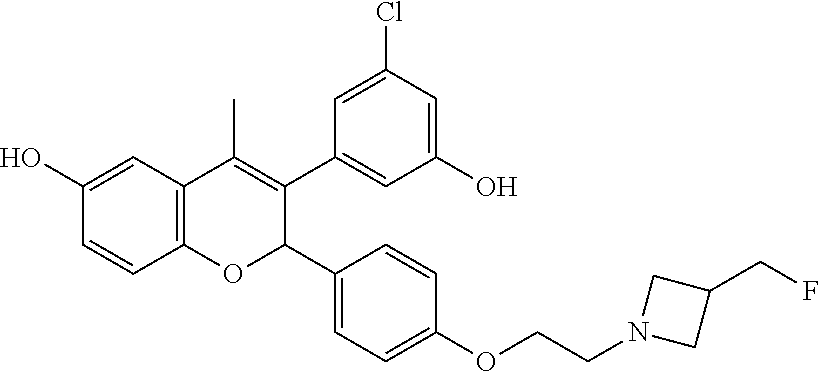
C12=C(C=C(O)C=C1)C(C)=C(C1=CC(O)=CC(Cl)=C1)C(C1=CC=C(OCCN3CC(CF)C3)C=C1)O2
